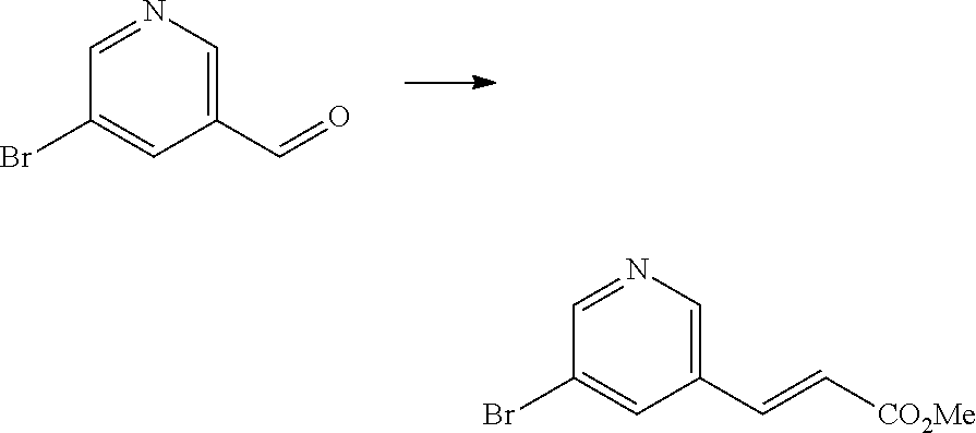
C1(Br)=CC(C=O)=CN=C1.C1(Br)=CC(C=C[CO2Me])=CN=C1
